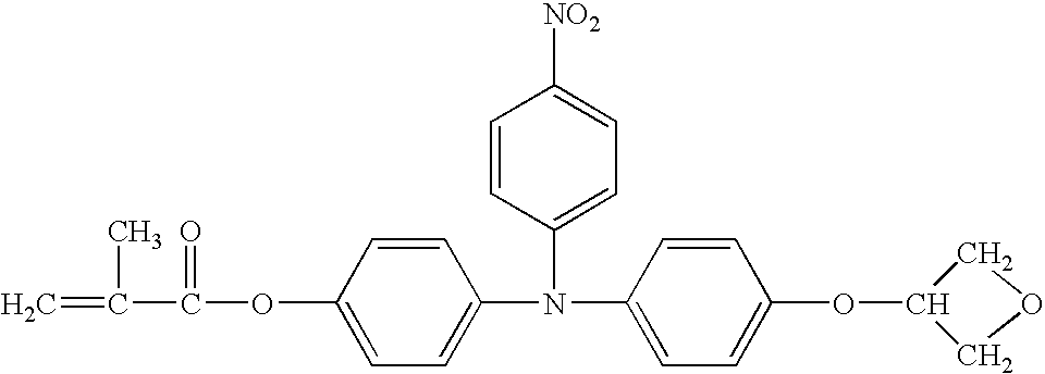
C1OCC1OC1=CC=C(N(C2=CC=C(OC(C(=C)C)=O)C=C2)C2=CC=C([NO2])C=C2)C=C1
